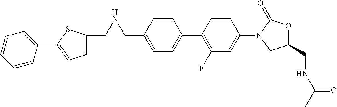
C1(CNCC2=CC=C(C3=CC=CC=C3)S2)=CC=C(C2=C(F)C=C(N3C(=O)OC(CNC(C)=O)C3)C=C2)C=C1
